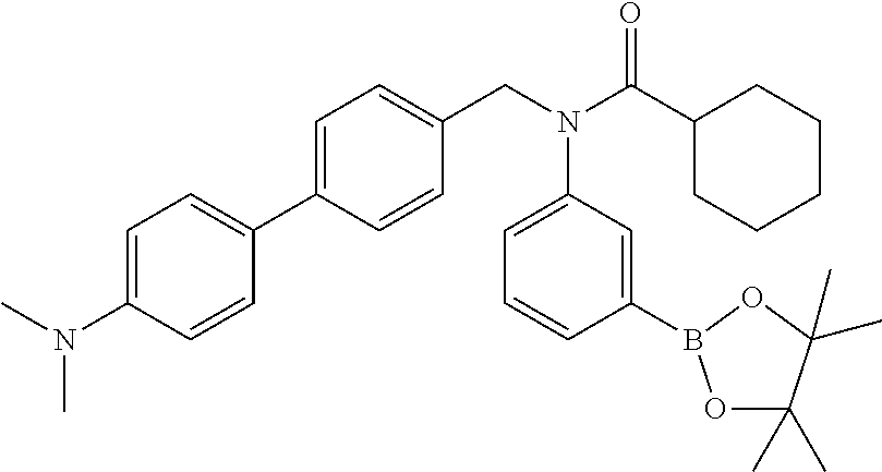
CN(C1=CC=C(C2=CC=C(CN(C(C3CCCCC3)=O)C3=CC=CC(B4OC(C)(C)C(C)(C)O4)=C3)C=C2)C=C1)C
